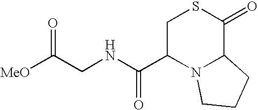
[MeO]C(CNC(C1N2C(C(=O)SC1)CCC2)=O)=O
